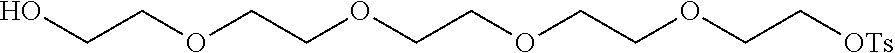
OCCOCCOCCOCCOCC[OTs]
